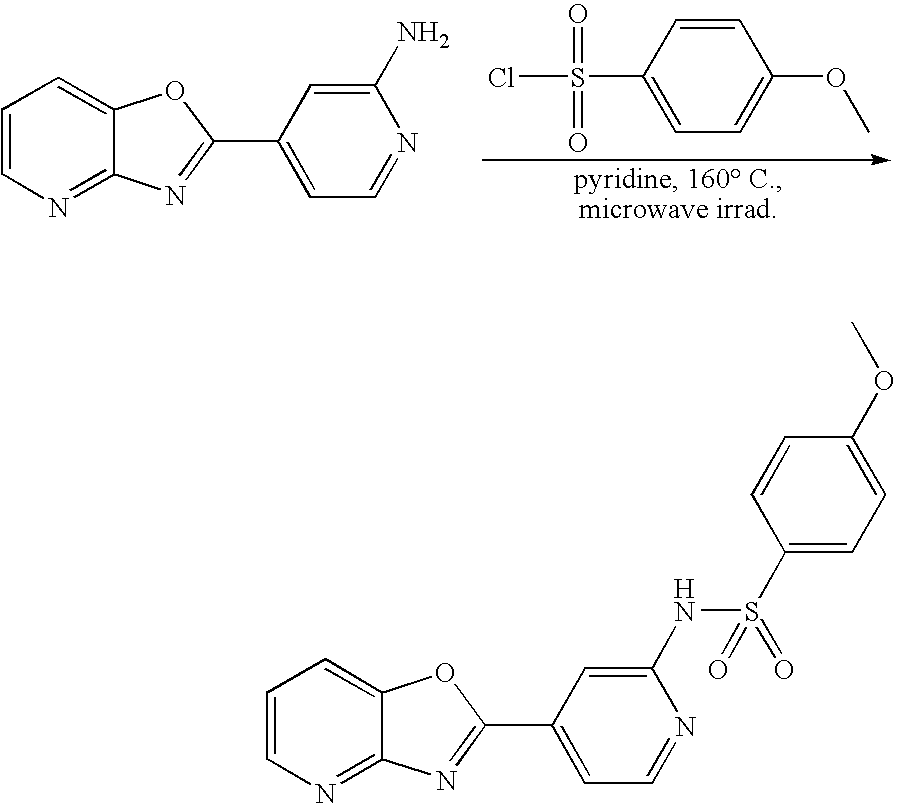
C1=CC(S(Cl)(=O)=O)=CC=C1OC.C1=CN=C2C(=C1)OC(C1=CC=NC(N)=C1)=N2.C1=CN=C2C(=C1)OC(C1=CC=NC(NS(C3=CC=C(OC)C=C3)(=O)=O)=C1)=N2
